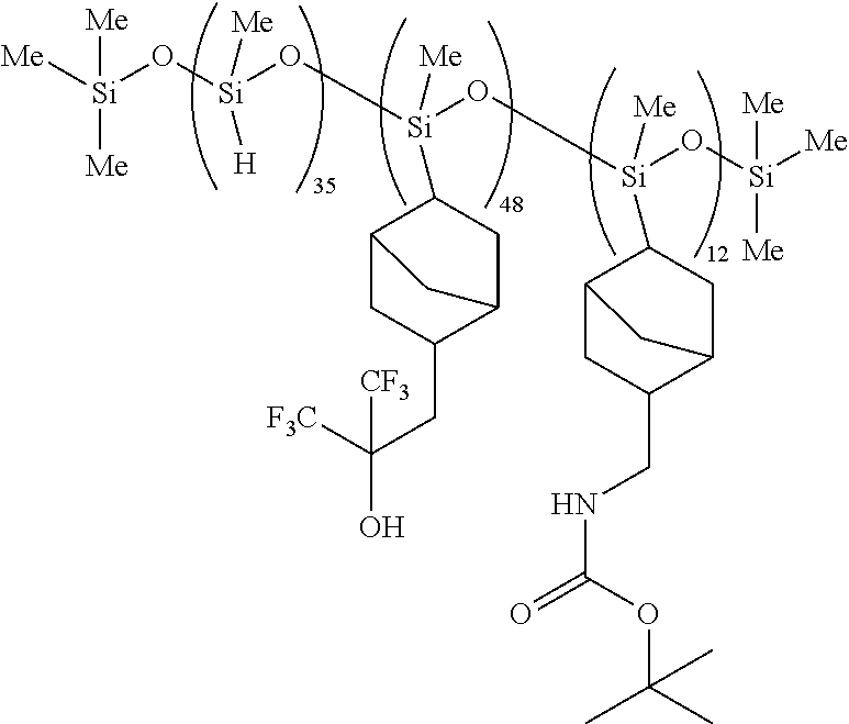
[Me][Si](O[Si](O[Si](O[Si](O[Si]([Me])([Me])[Me])([Me])C1C2CC(CNC(=O)OC(C)(C)C)C(C1)C2)(C1C2CC(CC(O)([F3C])[CF3])C(C1)C2)[Me])([Me])[H])([Me])[Me]
